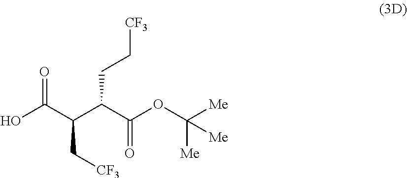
OC(C(C(C(OC([Me])([Me])[Me])=O)CC[CF3])C[CF3])=O
